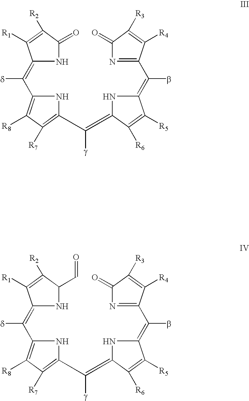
C1(=C(C2=C([R8])C([R7])=C(C(=C3NC(=C(C4=NC(=O)C([R3])=C4[R4])b)C([R5])=C3[R6])[g])N2)[d])NC(=O)C([R2])=C1[R1].C1(=C(C2=C([R8])C([R7])=C(C(=C3NC(=C(C4=NC(=O)C([R3])=C4[R4])b)C([R5])=C3[R6])[g])N2)[d])NC(C=O)C([R2])=C1[R1]
